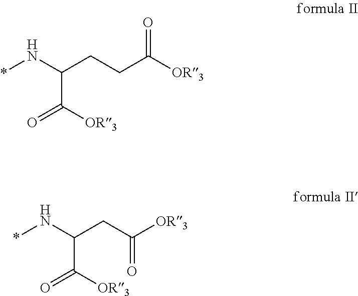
*NC(CCC([OR3])=O)C([OR3])=O.*NC(CC([OR3])=O)C([OR3])=O
